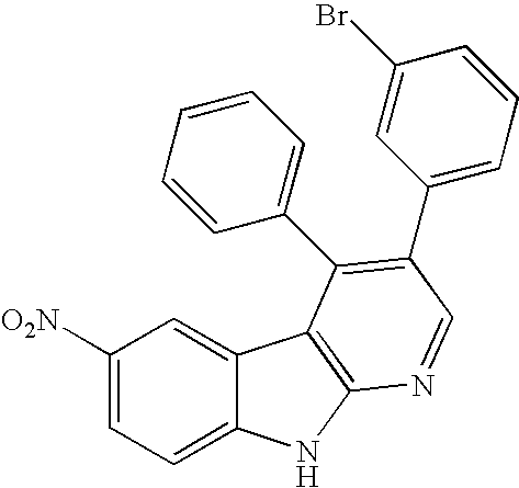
C1([O2N])=CC=C2C(=C1)C1=C(N2)N=CC(C2=CC=CC(Br)=C2)=C1C1=CC=CC=C1
